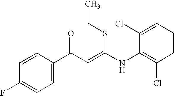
C1=CC(C(C=C(NC2=C(Cl)C=CC=C2Cl)SCC)=O)=CC=C1F
